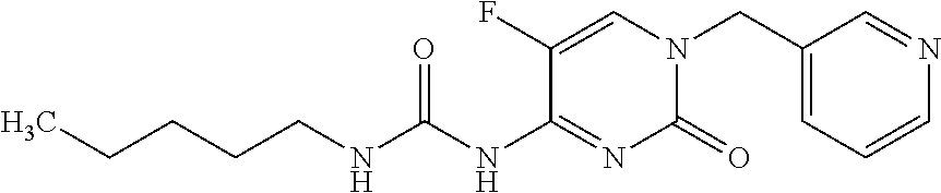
C1(CN2C(=O)N=C(NC(NCCCCC)=O)C(F)=C2)=CC=CN=C1
